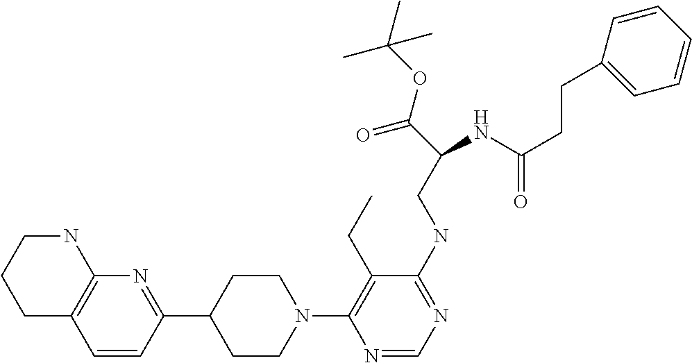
N1(C2=C(CC)C(NCC(C(=O)OC(C)(C)C)NC(CCC3=CC=CC=C3)=O)=NC=N2)CCC(C2=NC3=C(C=C2)CCCN3)CC1
